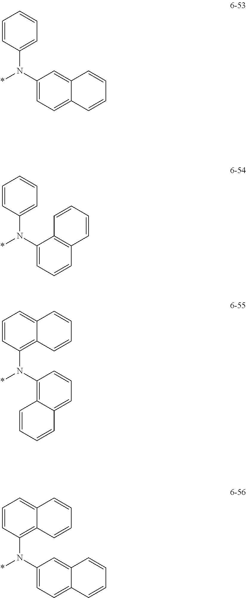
C1=CC(N(C2=CC=C3C(=C2)C=CC=C3)*)=CC=C1.C1=CC(N(C2=CC=CC3=C2C=CC=C3)*)=CC=C1.C1=CC(N(C2=C3C(=CC=C2)C=CC=C3)*)=C2C(=C1)C=CC=C2.C1=CC(N(C2=CC=C3C(=C2)C=CC=C3)*)=C2C(=C1)C=CC=C2
